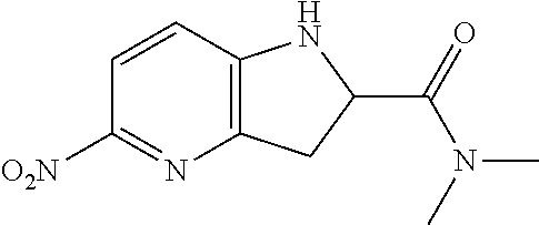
C1=CC2=C(CC(C(=O)N(C)C)N2)N=C1[O2N]
